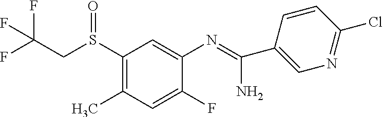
S(C1=C(C)C=C(F)C(N=C(C2=CN=C(Cl)C=C2)N)=C1)(CC(F)(F)F)=O
